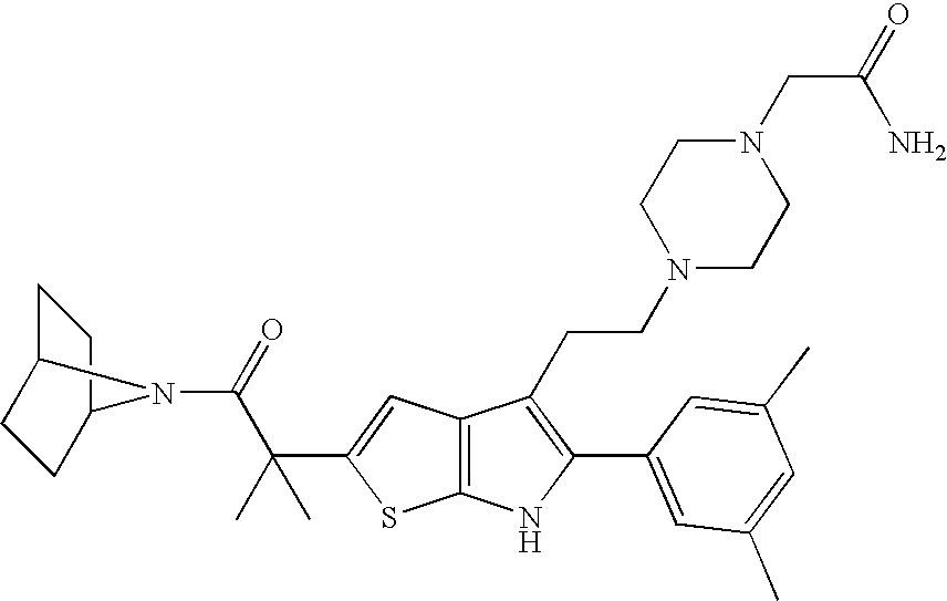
C1C2CCC(C1)N2C(=O)C(C1=CC2=C(S1)NC(C1=CC(C)=CC(C)=C1)=C2CCN1CCN(CC(=O)N)CC1)(C)C
